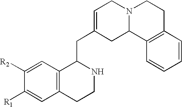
C1=C([R2])C([R1])=CC2=C1C(CC1=CCN3C(C1)C1=C(CC3)C=CC=C1)NCC2
